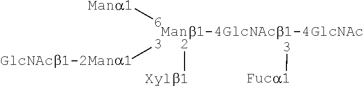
[Manb1-4GlcNAcb1-4GlcNAc].[2][Xylb1].[3][GlcNAcb1-2Mana1].[6][Mana1].[3][Fuca1]
